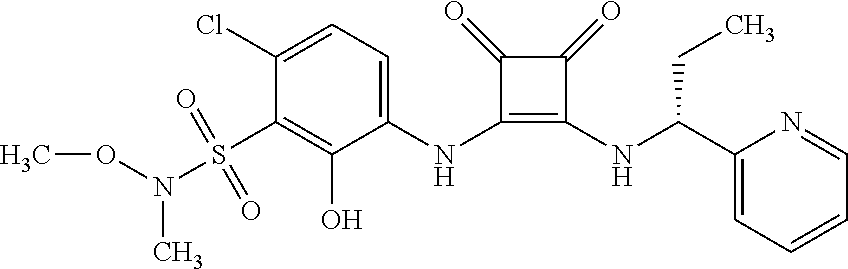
C1(NC2=CC=C(Cl)C(S(N(C)OC)(=O)=O)=C2O)=C(NC(C2=CC=CC=N2)CC)C(=O)C1=O
